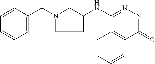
C1(NC2CN(CC3=CC=CC=C3)CC2)=NNC(=O)C2=C1C=CC=C2
